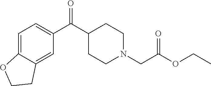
C1=C2C(=CC(C(=O)C3CCN(CC(OCC)=O)CC3)=C1)CCO2
